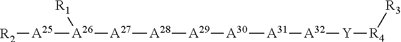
[R2][A25][A26]([A27][A28][A29][A30][A31][A32][Y][R4][R3])[R1]
